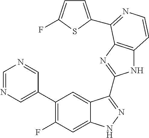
C1=C(C2=C(F)C=C3C(=C2)C(C2=NC4=C(N2)C=CN=C4C2=CC=C(F)S2)=NN3)C=NC=N1
